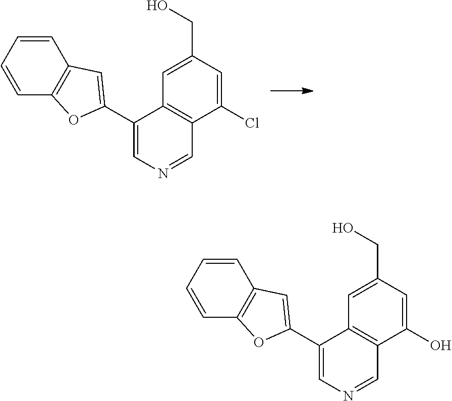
C1(Cl)=CC(CO)=CC2=C1C=NC=C2C1=CC2=C(C=CC=C2)O1.C1(O)=CC(CO)=CC2=C1C=NC=C2C1=CC2=C(C=CC=C2)O1
